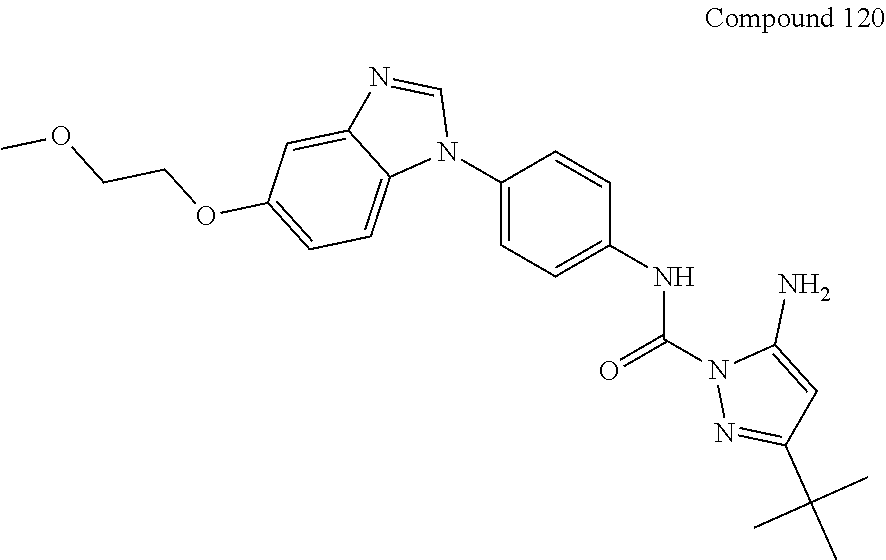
C1(N2C=NC3=CC(OCCOC)=CC=C23)=CC=C(NC(N2N=C(C(C)(C)C)C=C2N)=O)C=C1
